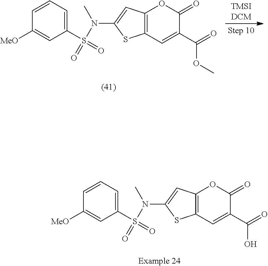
C12=C(C=C(C(=O)OC)C(=O)O1)SC(N(S(=O)(C1=CC=CC([MeO])=C1)=O)C)=C2.C12=C(C=C(C(=O)O)C(=O)O1)SC(N(S(=O)(C1=CC=CC([MeO])=C1)=O)C)=C2
